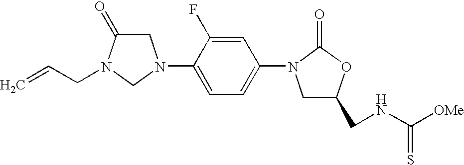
C1C(=O)N(CC=C)CN1C1=CC=C(N2CC(CNC([OMe])=S)OC2=O)C=C1F
